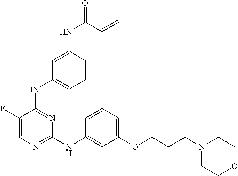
N(C1=NC=C(F)C(NC2=CC=CC(NC(=O)C=C)=C2)=N1)C1=CC(OCCCN2CCOCC2)=CC=C1
